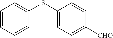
C1=CC=CC(SC2=CC=C([CHO])C=C2)=C1
